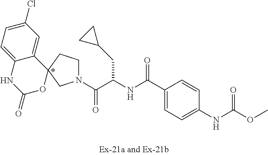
C(C(NC(C1=CC=C(NC(OC)=O)C=C1)=O)CC1CC1)(=O)N1CCC2(C1)C1=CC(Cl)=CC=C1NC(=O)O2
